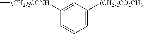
C1([(CH2)2CONH]C)=CC([(CH2)2CO2CH3])=CC=C1
